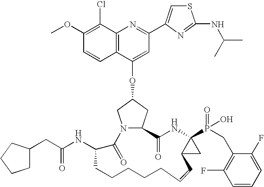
C12=C(C(Cl)=C(OC)C=C1)N=C(C1=CSC(NC(C)C)=N1)C=C2OC1CN2C(C1)C(=O)NC1(P(=O)(O)CC3=C(F)C=CC=C3F)C(C1)C=CCCCCCC(NC(=O)CC1CCCC1)C2=O
